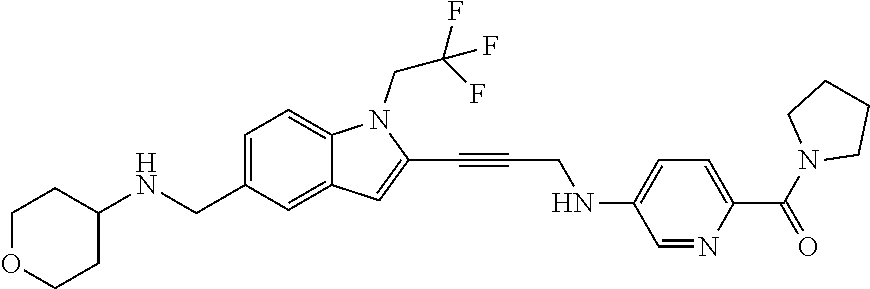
C1=C(CNC2CCOCC2)C=C2C(=C1)N(CC(F)(F)F)C(C#CCNC1=CC=C(C(N3CCCC3)=O)N=C1)=C2
